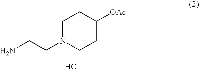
C1N(CCN)CCC([OAc])C1.Cl
